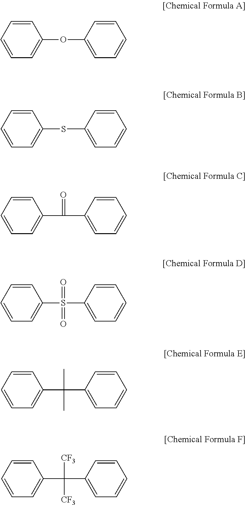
C1=CC=CC(OC2=CC=CC=C2)=C1.C1=CC=CC(SC2=CC=CC=C2)=C1.C1=CC=CC(C(C2=CC=CC=C2)=O)=C1.C1=CC=CC(S(C2=CC=CC=C2)(=O)=O)=C1.C1=CC=CC(C(C2=CC=CC=C2)(C)C)=C1.C1=CC=CC(C(C2=CC=CC=C2)([CF3])[CF3])=C1
